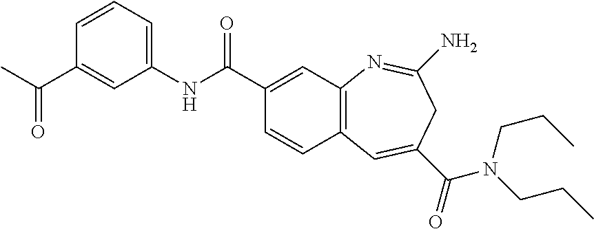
CC(C1=CC(NC(C2=CC3=C(C=C2)C=C(C(=O)N(CCC)CCC)CC(N)=N3)=O)=CC=C1)=O
